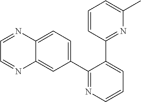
C1(C2=CC=C3C(=C2)N=CC=N3)=NC=CC=C1C1=NC(C)=CC=C1
